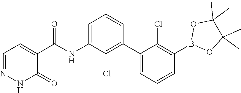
O1B(C2=C(Cl)C(C3=C(Cl)C(NC(C4=CC=NNC4=O)=O)=CC=C3)=CC=C2)OC(C)(C)C1(C)C
